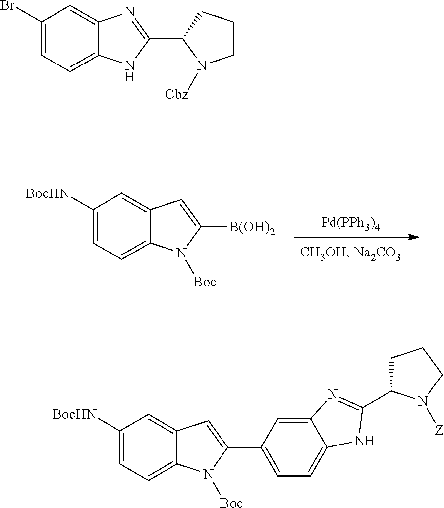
C1(Br)=CC=C2C(=C1)N=C(C1N([Cbz])CCC1)N2.[Pd(PPh3)4].C1([BocHN])=CC=C2C(=C1)C=C([B(OH)2])N2[Boc].C1([BocHN])=CC=C2C(=C1)C=C(C1=CC=C3C(=C1)N=C(C1CCCN1[Z])N3)N2[Boc]
